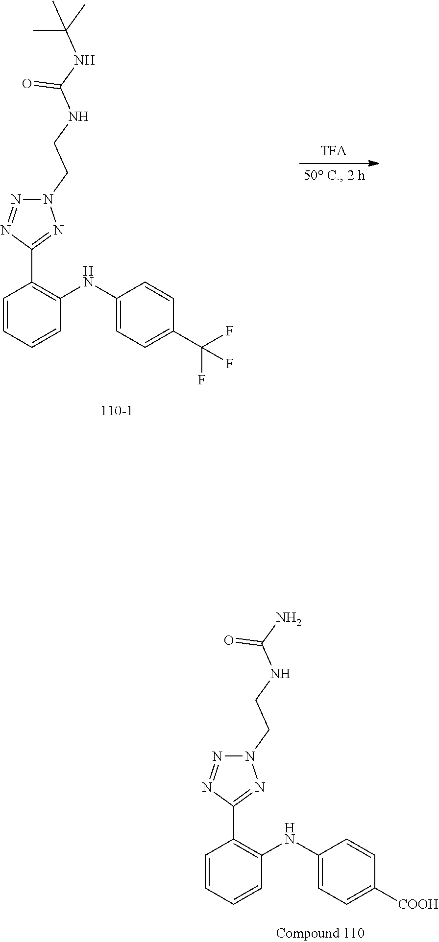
N1(CCNC(NC(C)(C)C)=O)N=NC(C2=C(NC3=CC=C(C(F)(F)F)C=C3)C=CC=C2)=N1.N1(CCNC(N)=O)N=NC(C2=C(NC3=CC=C([COOH])C=C3)C=CC=C2)=N1
